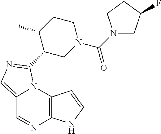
C12=CN=C(C3CN(C(=O)N4CC(F)CC4)CCC3C)N1C1=C(N=C2)NC=C1
